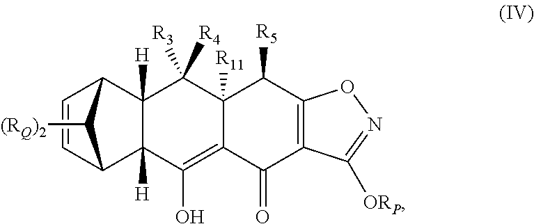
C1=CC2C3([H])C([H])(C1C2[(RQ)2])C([R3])([R4])C1([R11])C(=C3O)C(=O)C2=C(C1[R5])ON=C2[ORP]
